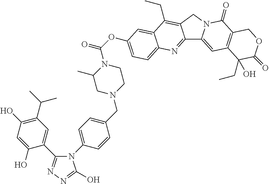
C1=C(OC(N2C(C)CN(CC3=CC=C(N4C(C5=CC(C(C)C)=C(O)C=C5O)=NN=C4O)C=C3)CC2)=O)C=C2C(=C1)N=C1C(=C2CC)CN2C1=CC1=C(C2=O)COC(=O)C1(O)CC
